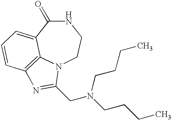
N1C(=O)C2=CC=CC3=C2N(CC1)C(CN(CCCC)CCCC)=N3
